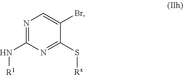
N1=C(N[R1])N=C(S[Rx])C(Br)=C1
